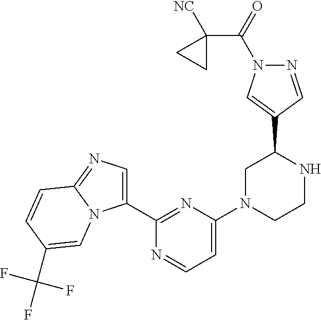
C1(C2=NC(N3CCNC(C4=CN(C(=O)C5([NC])CC5)N=C4)C3)=CC=N2)=CN=C2N1C=C(C(F)(F)F)C=C2
